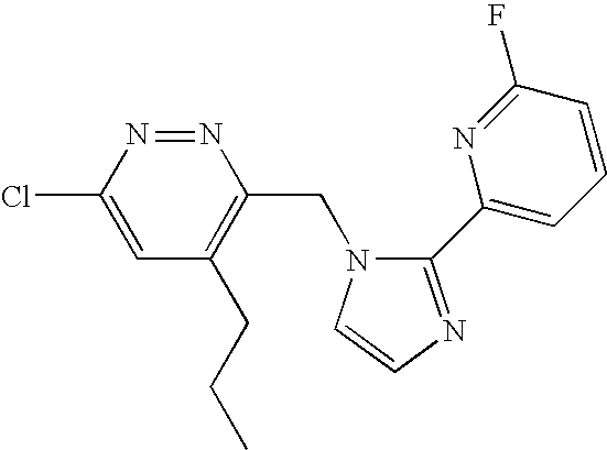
N1=NC(Cl)=CC(CCC)=C1CN1C(C2=CC=CC(F)=N2)=NC=C1
